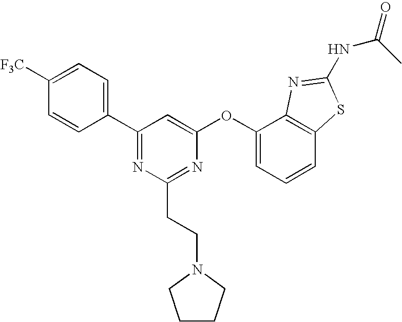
C1([F3C])=CC=C(C2=NC(CCN3CCCC3)=NC(OC3=CC=CC4=C3N=C(NC(C)=O)S4)=C2)C=C1
